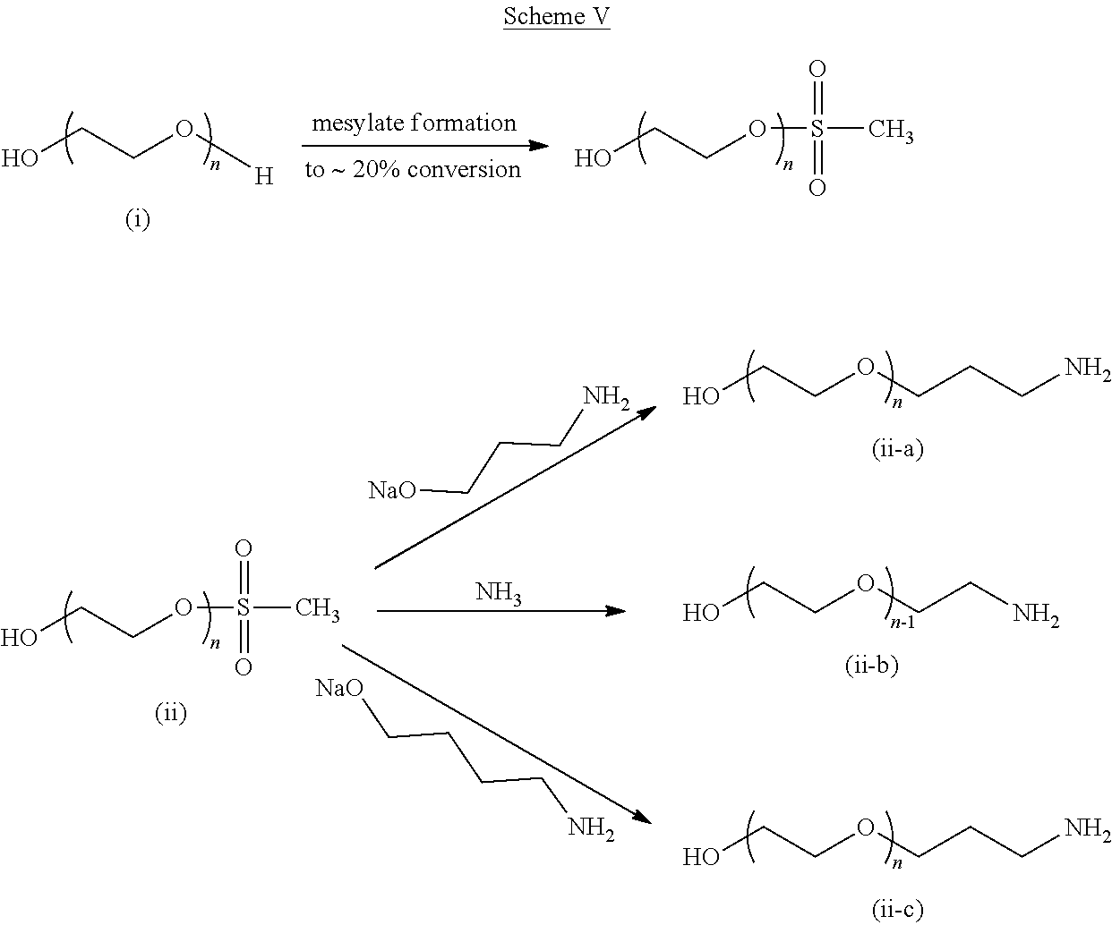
OCCOS(=O)(=O)C.OCCOCCCN.OCCOCCN.OCCOCCCN.[NaO]CCCN.N.[NaO]CCCCN.OCCO[H].OCCOS(=O)(=O)C
